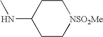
C1CC(NC)CC[NSO2Me]1
